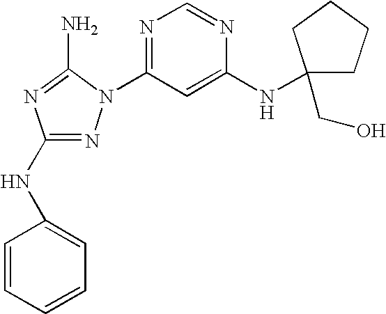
N1=C(NC2=CC=CC=C2)N=C(N)N1C1=NC=NC(NC2(CO)CCCC2)=C1
